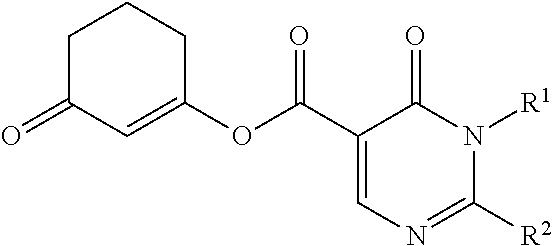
O(C1=CC(=O)CCC1)C(C1=CN=C([R2])N([R1])C1=O)=O
